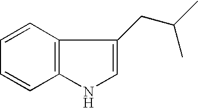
C12=C(C=CC=C1)C(CC(C)C)=CN2
